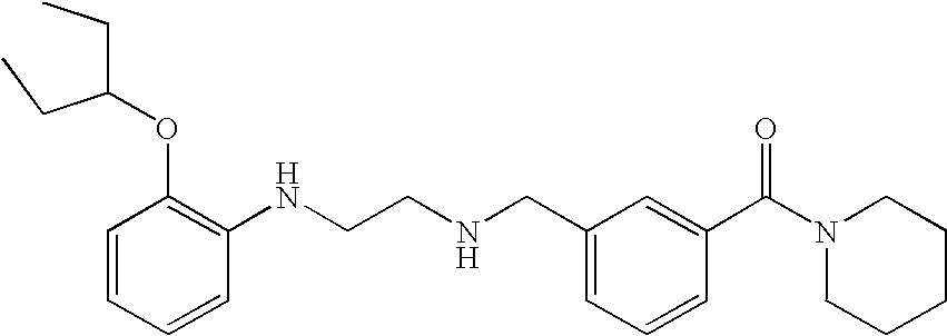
C1=CC=CC(NCCNCC2=CC=CC(C(N3CCCCC3)=O)=C2)=C1OC(CC)CC
